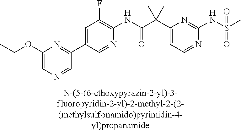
C1(NC(=O)C(C2=CC=NC(NS(=O)(=O)C)=N2)(C)C)=C(F)C=C(C2=NC(OCC)=CN=C2)C=N1
